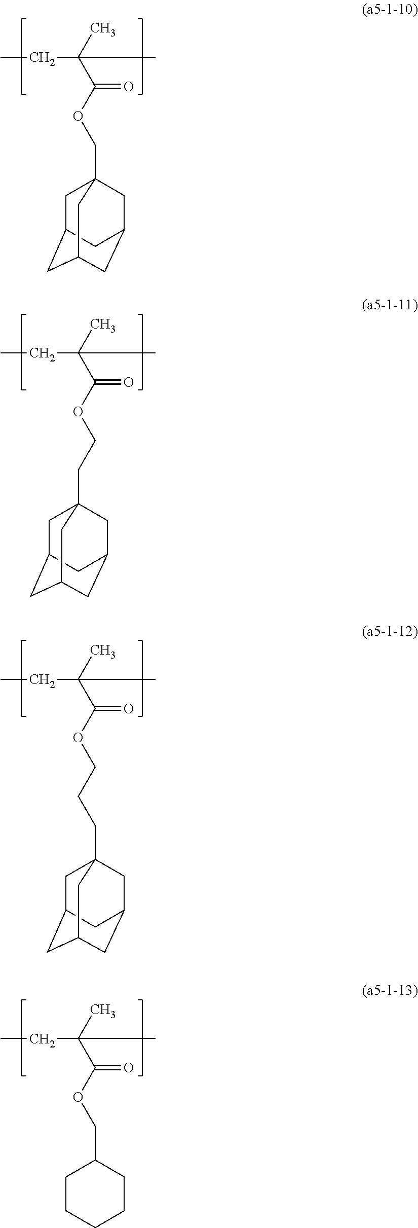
CCC(C)(C)C(OCC12CC3CC(CC(C1)C3)C2)=O.CCC(C)(C)C(OCCC12CC3CC(CC(C1)C3)C2)=O.CCC(C)(C)C(OCC1CCCCC1)=O.CCC(C)(C)C(OCCCC12CC3CC(CC(C1)C3)C2)=O
